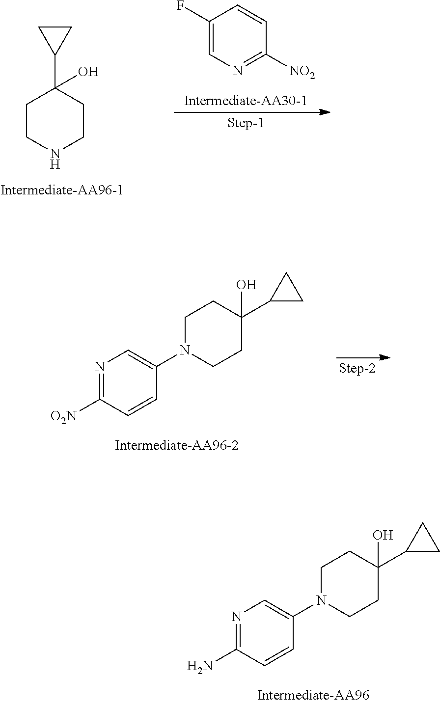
C1CNCCC1(C1CC1)O.C1(F)=CN=C([NO2])C=C1.N1=C([O2N])C=CC(N2CCC(O)(C3CC3)CC2)=C1.N1=C(N)C=CC(N2CCC(O)(C3CC3)CC2)=C1
